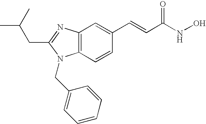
C(C1=NC2=C(C=CC(C=CC(NO)=O)=C2)N1CC1=CC=CC=C1)C(C)C
